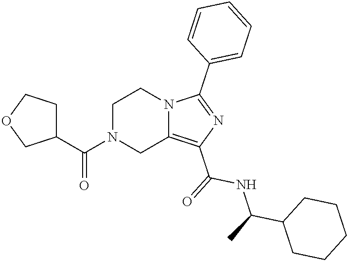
C1N(C(=O)C2CCOC2)CC2=C(C(=O)NC(C3CCCCC3)C)N=C(C3=CC=CC=C3)N2C1
